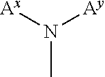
N(C)([Ax])[Ay]
